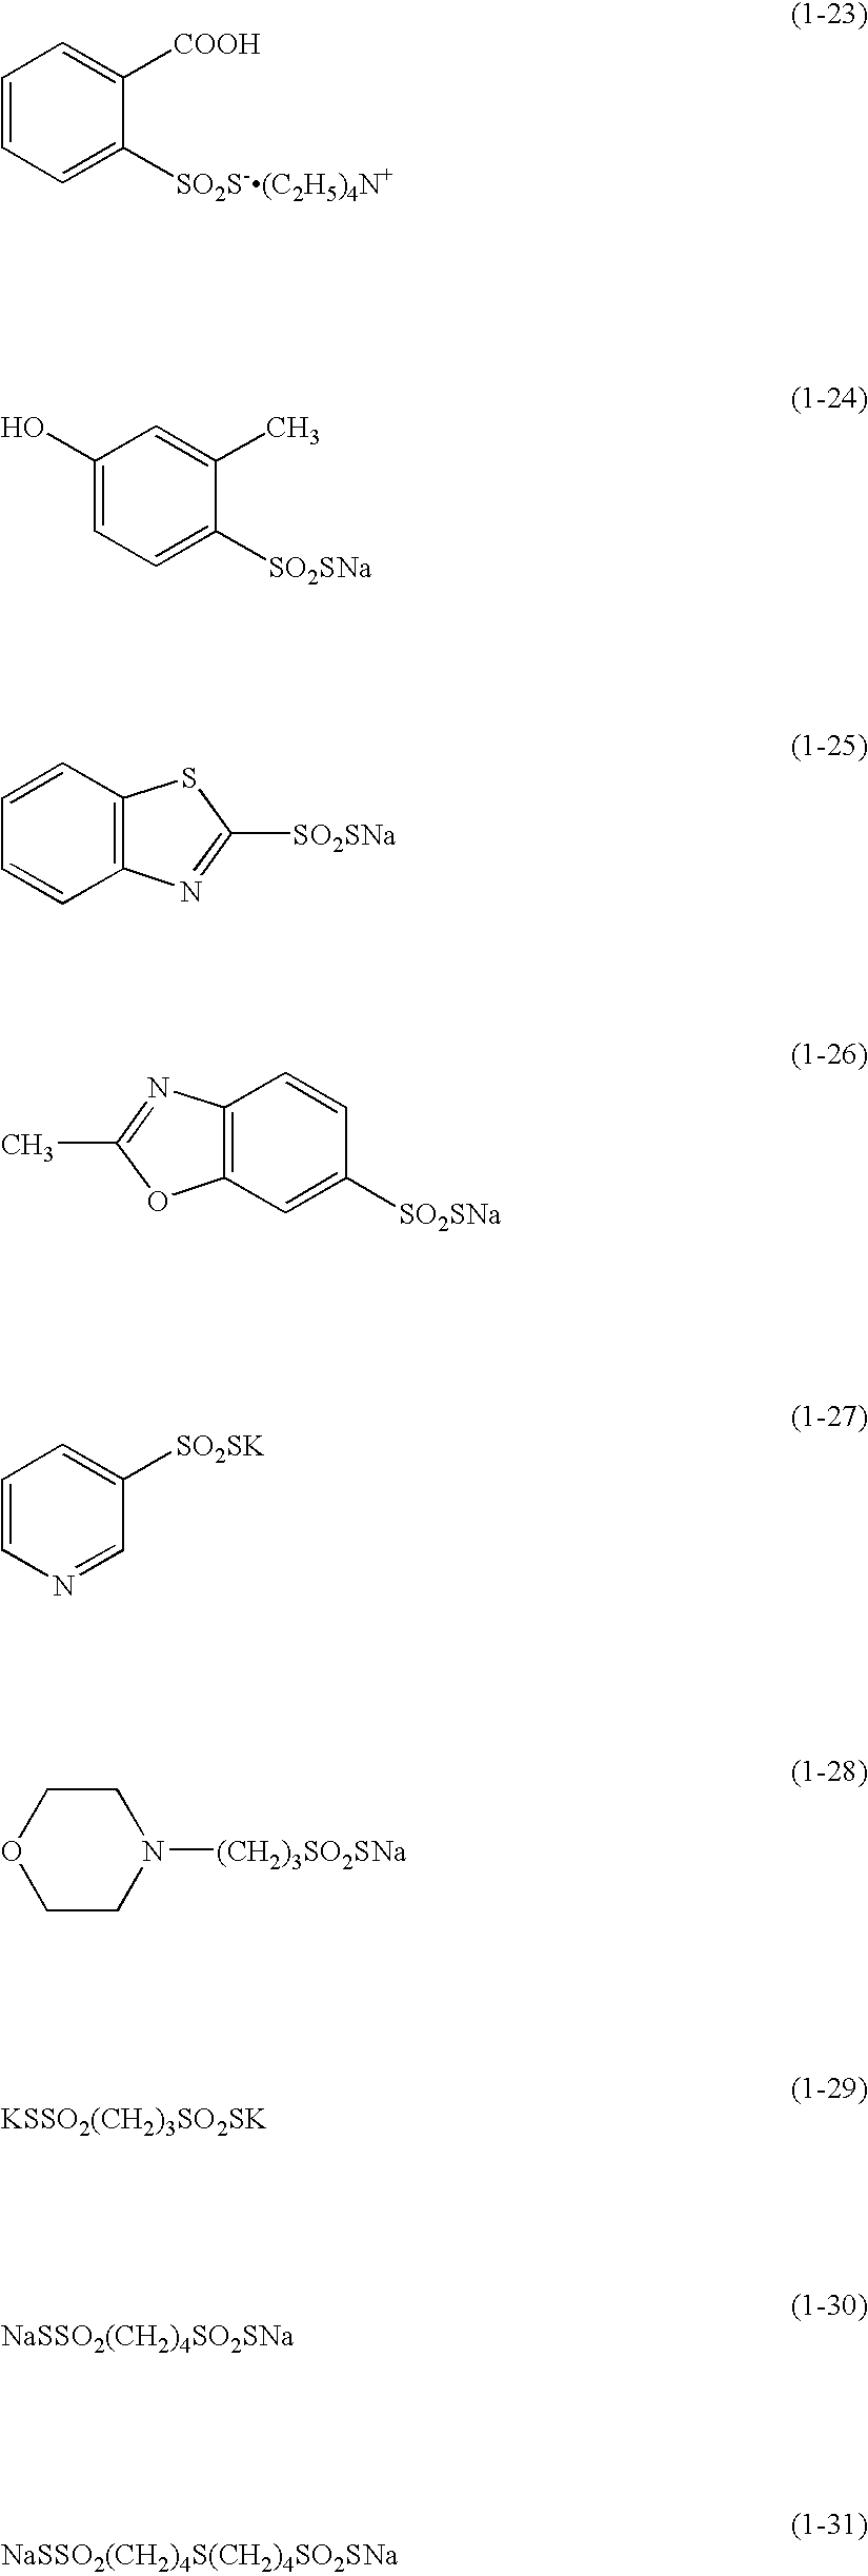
C1=CC=C([SO2S-(C2H5)4N+])C([COOH])=C1.C1(O)=CC=C([SO2SNa])C(C)=C1.C1=CC2=C(C=C1)N=C([SO2SNa])S2.C12=C(C=C([SO2SNa])C=C1)OC(C)=N2.C1=CN=CC([SO2SK])=C1.O1CCN([(CH2)3SO2SNa])CC1.[KSSO2(CH2)3SO2SK].[NaSSO2(CH2)4SO2SNa].[NaSSO2(CH2)4S(CH2)4SO2SNa]
